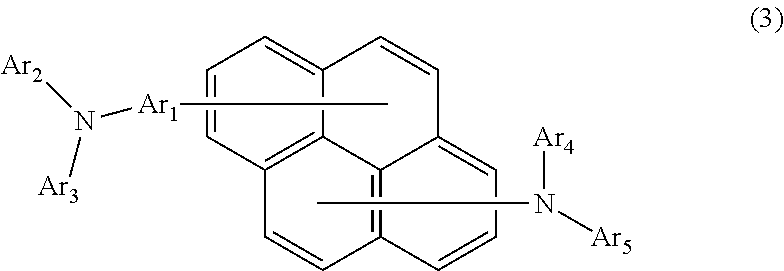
C1=CC2=C3C(=C1)C=CC1=CC=CC(=C31)C=C2.[Ar2]N([Ar3])[Ar1]C.CN([Ar4])[Ar5]
